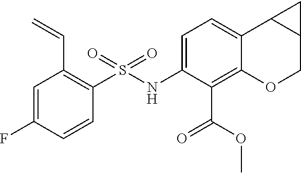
C(C1=C(S(NC2=CC=C3C(=C2C(OC)=O)OCC2C3C2)(=O)=O)C=CC(F)=C1)=C
